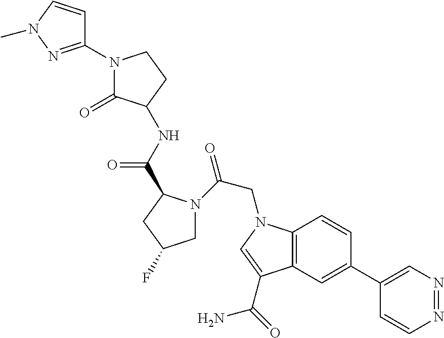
C1(C2=CC3=C(C=C2)N(CC(=O)N2CC(F)CC2C(NC2C(=O)N(C4=NN(C)C=C4)CC2)=O)C=C3C(=O)N)=CN=NC=C1
